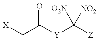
[X]CC([Y]C([Z])([O2N])[NO2])=O
